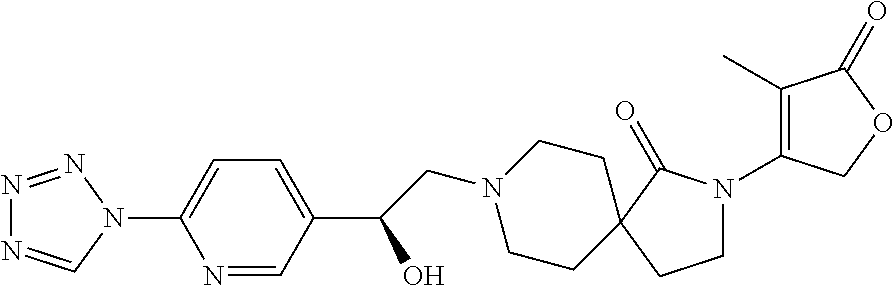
N1=NN(C2=CC=C(C(O)CN3CCC4(CCN(C5=C(C)C(=O)OC5)C4=O)CC3)C=N2)C=N1
